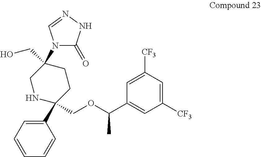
C1(C2(COC(C3=CC([CF3])=CC([CF3])=C3)C)CCC(CO)(N3C(=O)NN=C3)CN2)=CC=CC=C1
